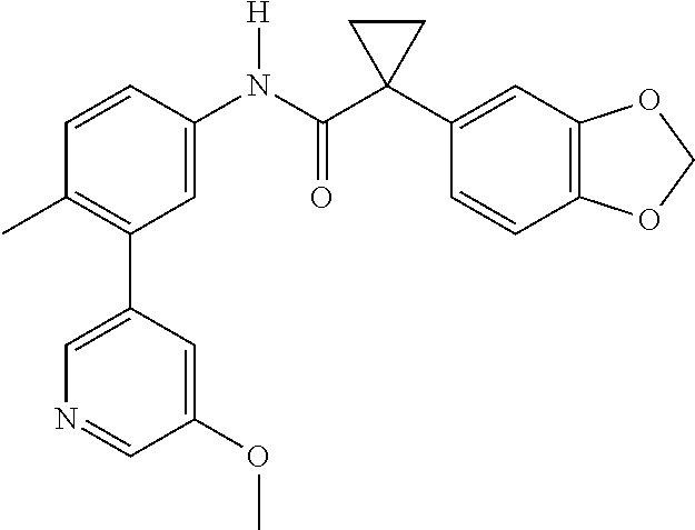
C1=C(N(C(C2(C3=CC4=C(C=C3)OCO4)CC2)=O)[H])C=CC(C)=C1C1=CN=CC(OC)=C1
